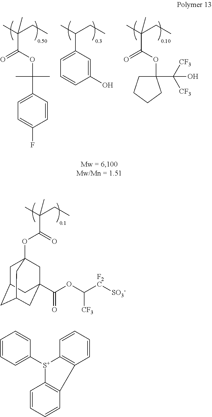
CC(CC)(C)C(OC(C1=CC=C(F)C=C1)(C)C)=O.CC(CC)C1=CC=CC(O)=C1.CC(CC)(C(=O)OC1(C([CF3])([CF3])O)CCCC1)C.CC(CC)(C(OC12CC3CC(CC(C(OC([F2C][SO3-])[CF3])=O)(C1)C3)C2)=O)C.C1=CC=C([S+]2C3=C(C=CC=C3)C3=C2C=CC=C3)C=C1
